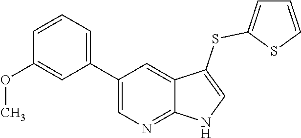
C1(C2=CC=CC(OC)=C2)=CN=C2C(=C1)C(SC1=CC=CS1)=CN2
